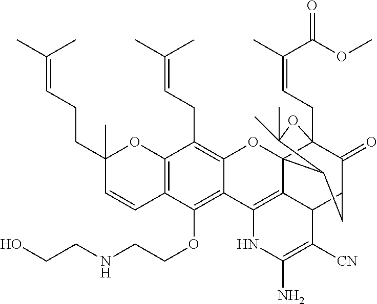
C12=C(C=CC(CCC=C(C)C)(C)O1)C(OCCNCCO)=C1C(=C2CC=C(C)C)OC23C4(CC=C(C)C(OC)=O)C(=O)C(CC2C(C)(C)O4)C2C3=C1NC(N)=C2[CN]
